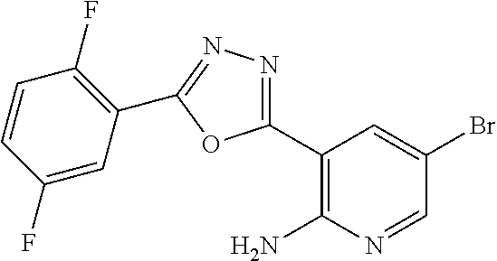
C1(C2=NN=C(C3=C(F)C=CC(F)=C3)O2)=C(N)N=CC(Br)=C1
